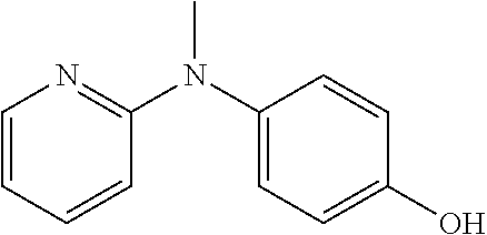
C1=CC=CC(N(C2=CC=C(O)C=C2)C)=N1
